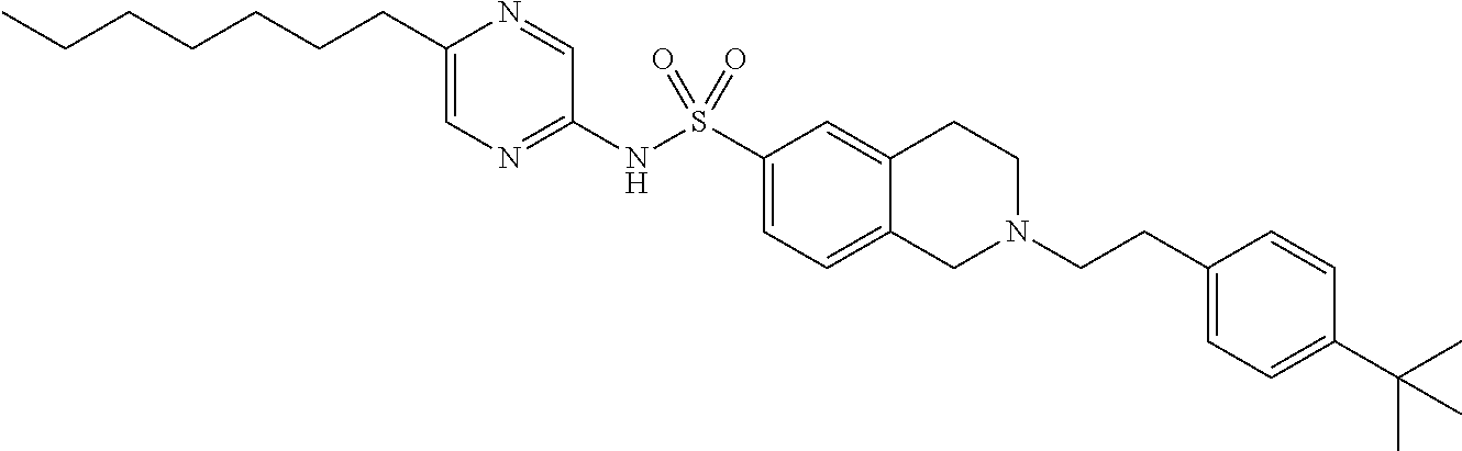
C1(CCCCCCC)=CN=C(NS(C2=CC=C3C(=C2)CCN(CCC2=CC=C(C(C)(C)C)C=C2)C3)(=O)=O)C=N1
